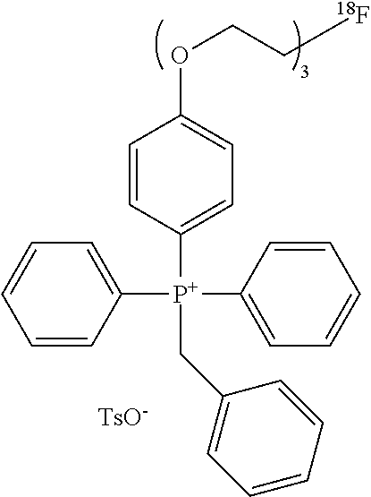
C1([P+](C2=CC=CC=C2)(C2=CC=CC=C2)CC2=CC=CC=C2)=CC=C(OCC[18F])C=C1.[TsO-]
